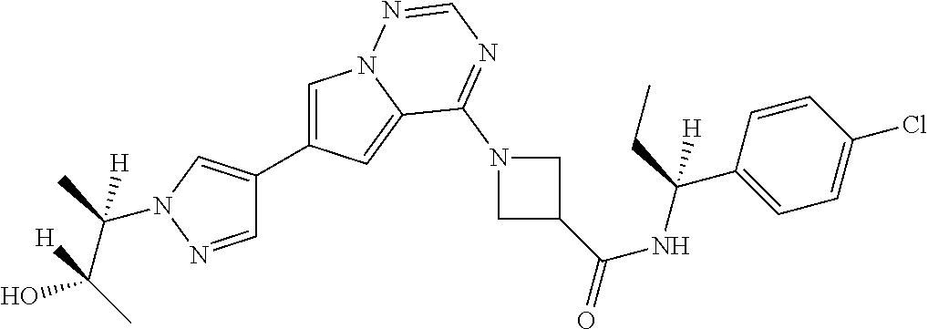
C1=C(C2=CN(C(C(C)(O)[H])([H])C)N=C2)C=C2N1N=CN=C2N1CC(C(NC(C2=CC=C(Cl)C=C2)(CC)[H])=O)C1
